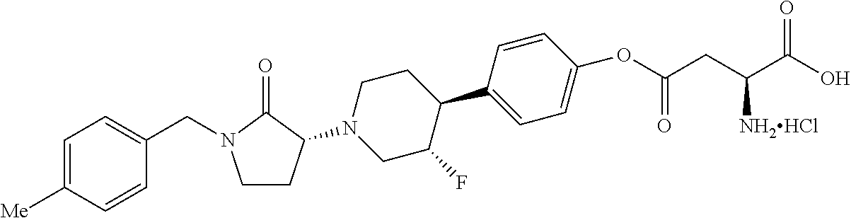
C1=C([Me])C=CC(CN2CCC(N3CC(F)C(C4=CC=C(OC(CC(C(O)=O)[NH2HCl])=O)C=C4)CC3)C2=O)=C1
